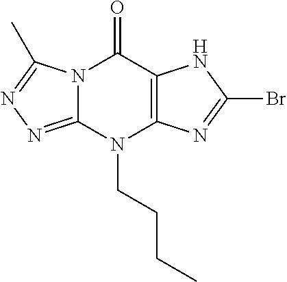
N12C(=NN=C1C)N(CCCC)C1=C(C2=O)NC(Br)=N1
